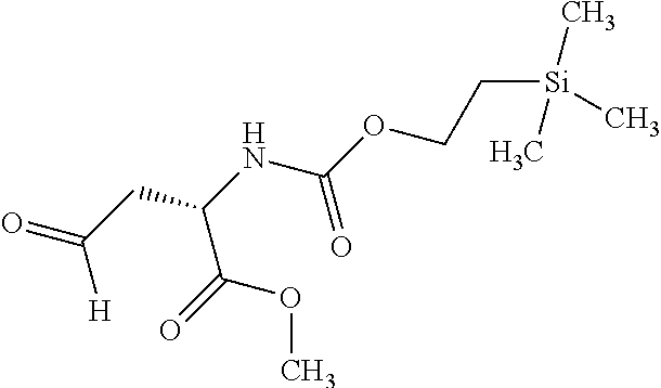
O=C(CC(NC(OCC[Si](C)(C)C)=O)C(=O)OC)[H]
